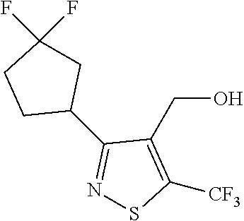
FC1(F)CCC(C2=NSC([CF3])=C2CO)C1
